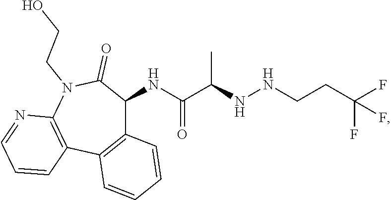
C12=C(C3=C(N(CCO)C(=O)C1NC(C(NNCCC(F)(F)F)C)=O)N=CC=C3)C=CC=C2
